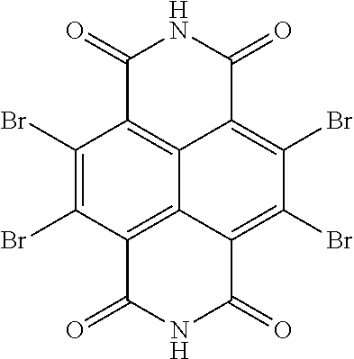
C1(Br)=C(Br)C2=C3C4=C1C(=O)NC(=O)C4=C(Br)C(Br)=C3C(=O)NC2=O
